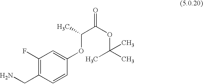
C1(F)=C(CN)C=CC(OC(C(OC(C)(C)C)=O)C)=C1
